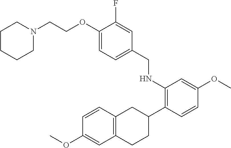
C(NC1=C(C2CC3=C(CC2)C=C(OC)C=C3)C=CC(OC)=C1)C1=CC=C(OCCN2CCCCC2)C(F)=C1
